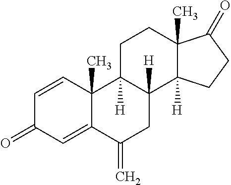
C1=CC2(C)C(=CC1=O)C(=C)CC1([H])C2([H])CCC2(C)C1([H])CCC2=O
